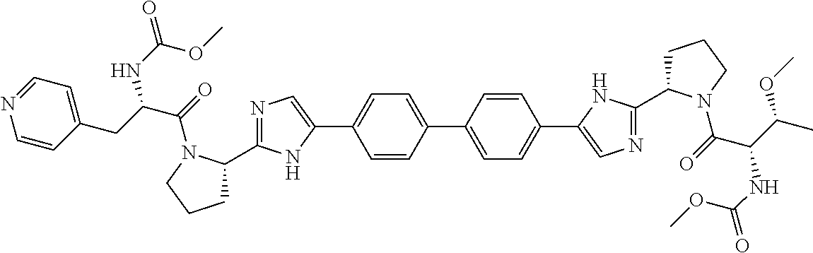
C1=CC(C2=CC=C(C3=CN=C(C4CCCN4C(C(C(C)OC)NC(=O)OC)=O)N3)C=C2)=CC=C1C1=CN=C(C2CCCN2C(C(CC2=CC=NC=C2)NC(=O)OC)=O)N1
